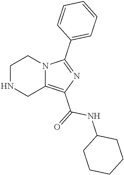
C1NCC2=C(C(=O)NC3CCCCC3)N=C(C3=CC=CC=C3)N2C1
